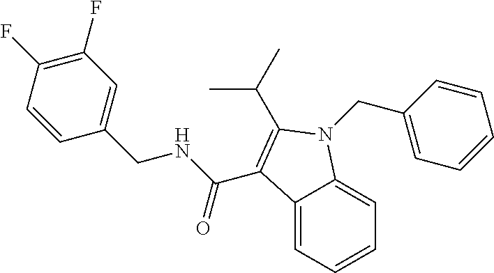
C1(F)=C(F)C=CC(CNC(C2=C(C(C)C)N(CC3=CC=CC=C3)C3=CC=CC=C32)=O)=C1
